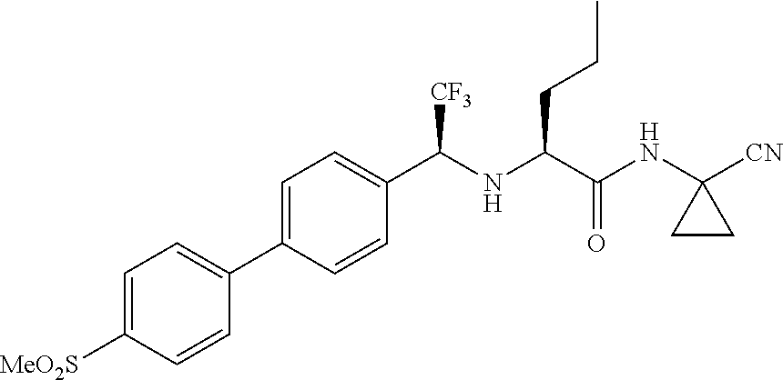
C1=C(C2=CC=C([MeO2S])C=C2)C=CC(C(NC(C(NC2([CN])CC2)=O)CCC)[CF3])=C1
